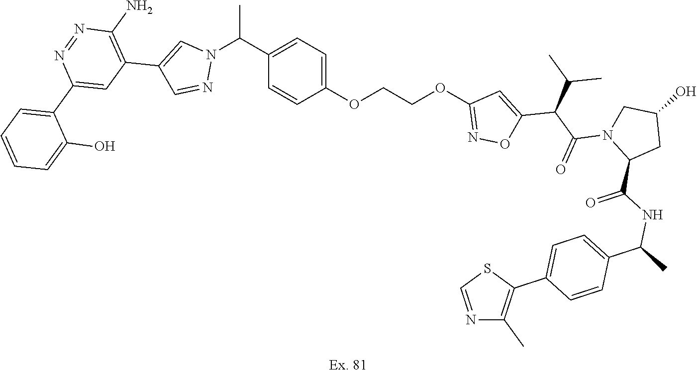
N1(C(C2=CC=C(OCCOC3=NOC(C(C(=O)N4C(C(NC(C)C5=CC=C(C6=C(C)N=CS6)C=C5)=O)CC(O)C4)C(C)C)=C3)C=C2)C)C=C(C2=C(N)N=NC(C3=CC=CC=C3O)=C2)C=N1
